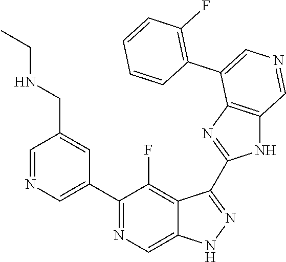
C1(C2=CN=CC(CNCC)=C2)=NC=C2C(=C1F)C(C1=NC3=C(N1)C=NC=C3C1=C(F)C=CC=C1)=NN2
